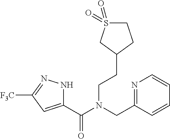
C1(C(N(CC2=NC=CC=C2)CCC2CCS(=O)(=O)C2)=O)=CC([F3C])=NN1
